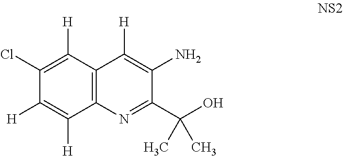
NC1=C([H])C2=C(N=C1C(O)(C)C)C([H])=C([H])C(Cl)=C2[H]
